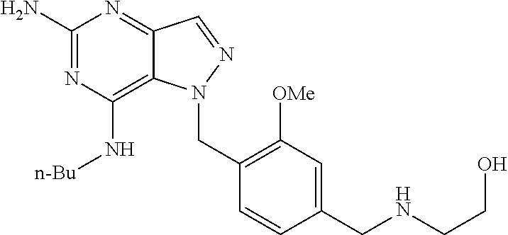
C1(N)=NC(N[n-Bu])=C2C(=N1)C=NN2CC1=C([OMe])C=C(CNCCO)C=C1
